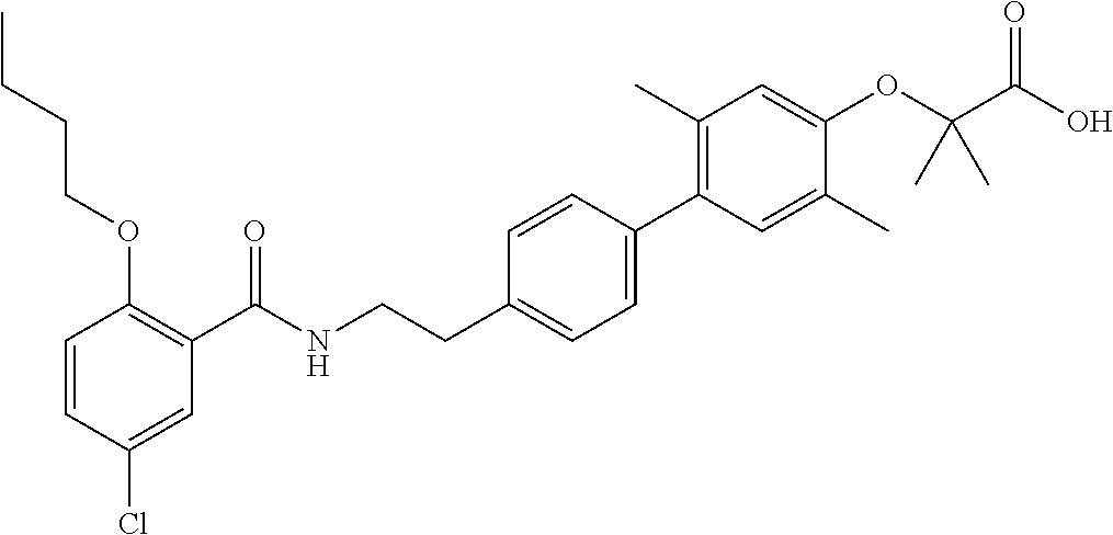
C1=CC(Cl)=CC(C(NCCC2=CC=C(C3=C(C)C=C(OC(C(O)=O)(C)C)C(C)=C3)C=C2)=O)=C1OCCCC
